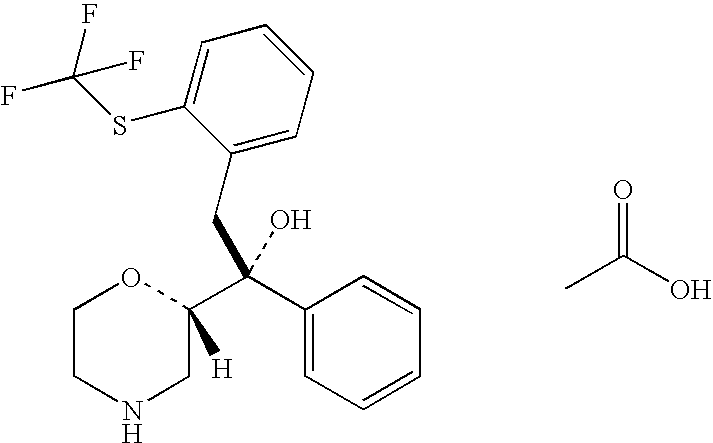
C1=CC=C(CC(C2=CC=CC=C2)(C2([H])OCCNC2)O)C(SC(F)(F)F)=C1.CC(O)=O
